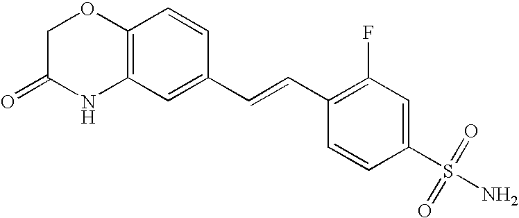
C12=C(C=C(C=CC3=C(F)C=C(S(=O)(=O)N)C=C3)C=C1)NC(=O)CO2
